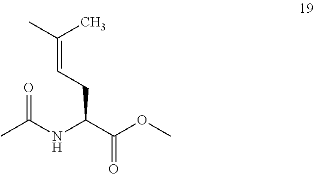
CC(C)=CCC(C(OC)=O)NC(C)=O
